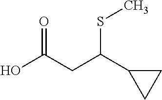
OC(CC(C1CC1)SC)=O
